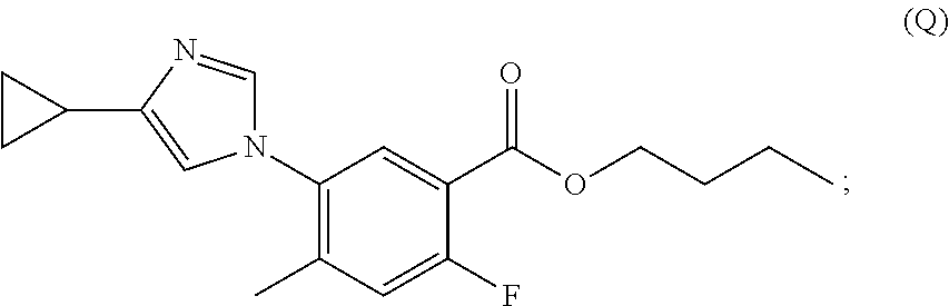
N1(C2=C(C)C=C(F)C(C(OCCCC)=O)=C2)C=NC(C2CC2)=C1
